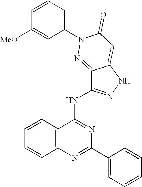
C12=C(N=C(C3=CC=CC=C3)N=C1NC1=NNC3=CC(=O)N(C4=CC=CC([MeO])=C4)N=C13)C=CC=C2
